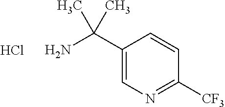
C1(C(N)(C)C)=CN=C([CF3])C=C1.Cl
